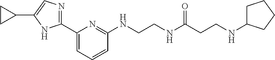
C1(C2=NC=C(C3CC3)N2)=CC=CC(NCCNC(CCNC2CCCC2)=O)=N1
